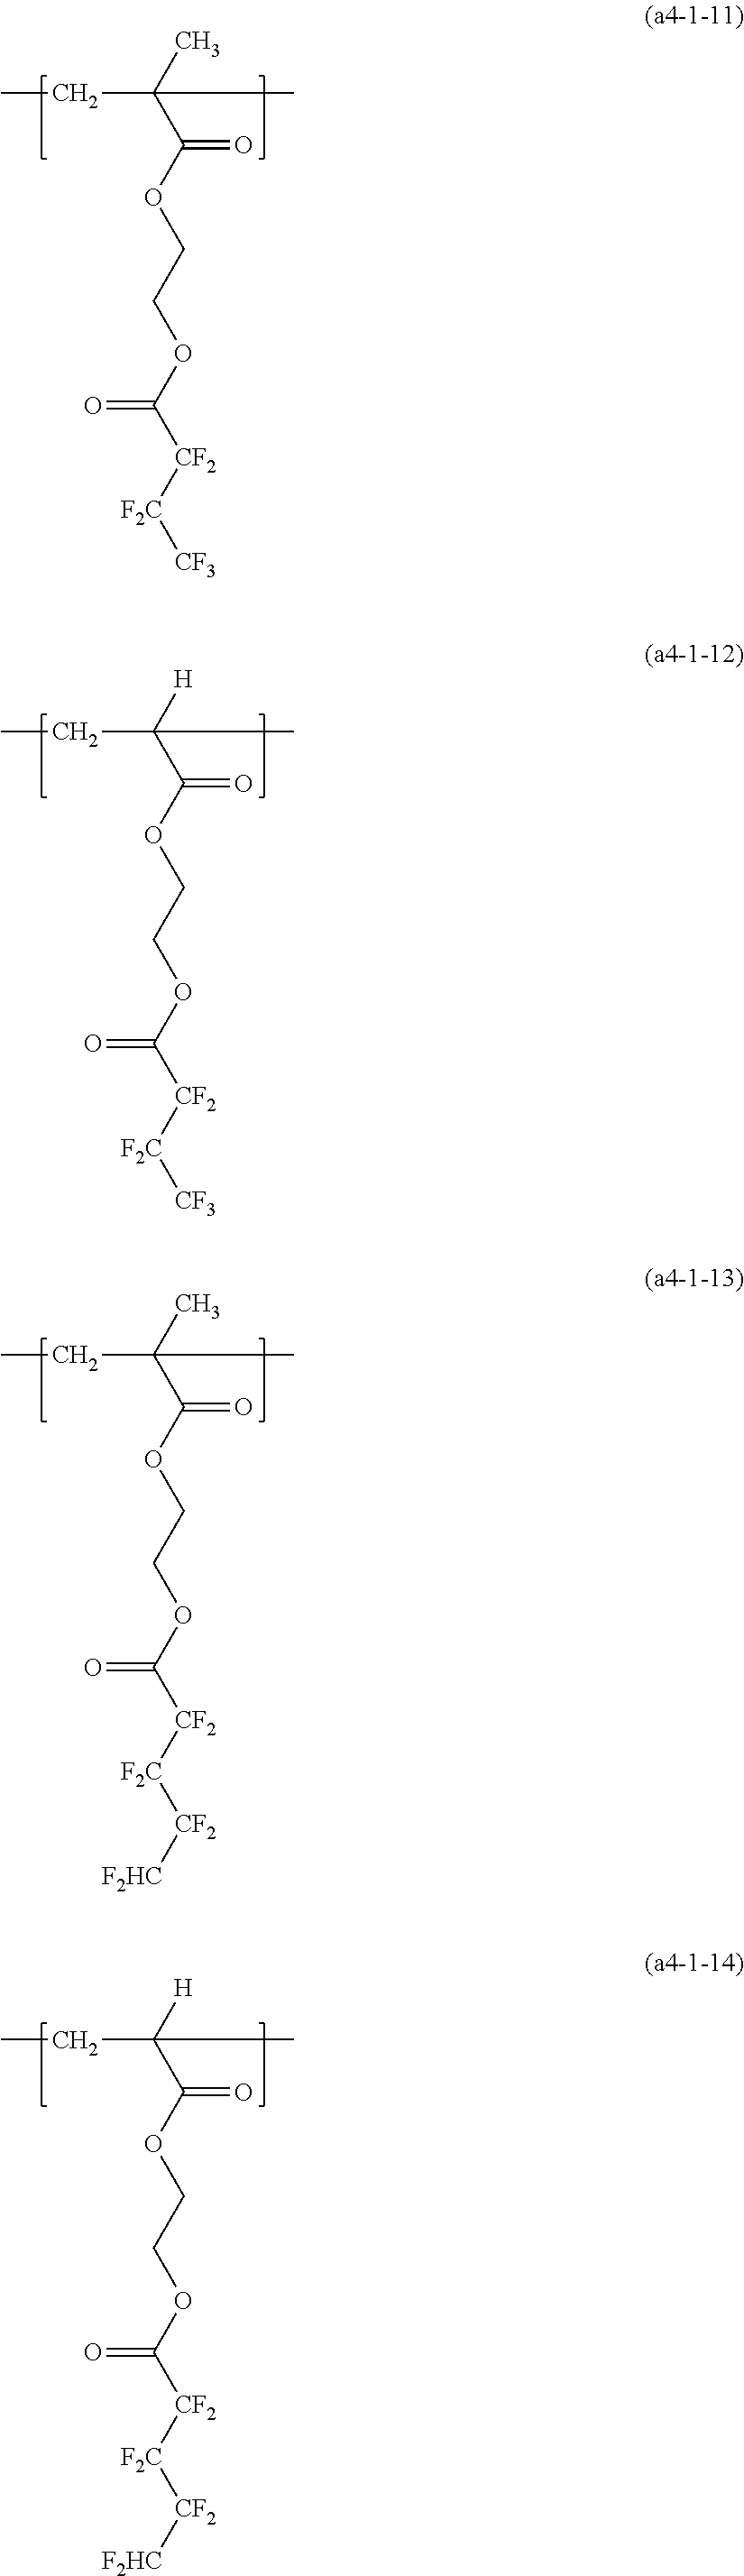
CCC(C(OCCOC([CF2][F2C][CF3])=O)=O)(C)C.CCC(C(OCCOC([CF2][F2C][CF3])=O)=O)([H])C.CCC(C(OCCOC([CF2][F2C][CF2][F2HC])=O)=O)(C)C.CCC(C(OCCOC([CF2][F2C][CF2][F2HC])=O)=O)([H])C
